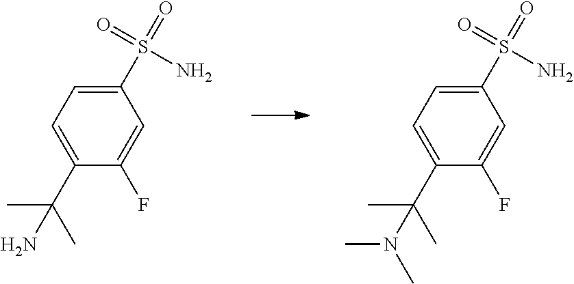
C1=C(C(C)(C)N)C(F)=CC(S(=O)(N)=O)=C1.C1=C(C(C)(C)N(C)C)C(F)=CC(S(=O)(N)=O)=C1
